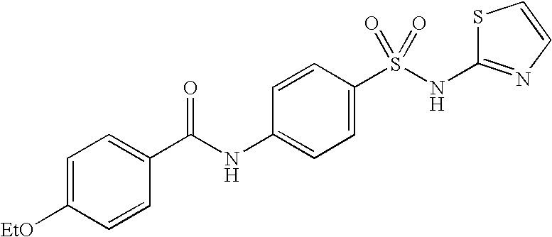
C1=C([EtO])C=CC(C(NC2=CC=C(S(NC3=NC=CS3)(=O)=O)C=C2)=O)=C1
